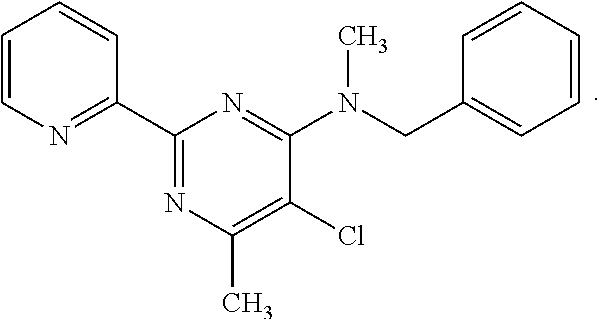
C1=CN=C(C2=NC(C)=C(Cl)C(N(CC3=CC=CC=C3)C)=N2)C=C1
